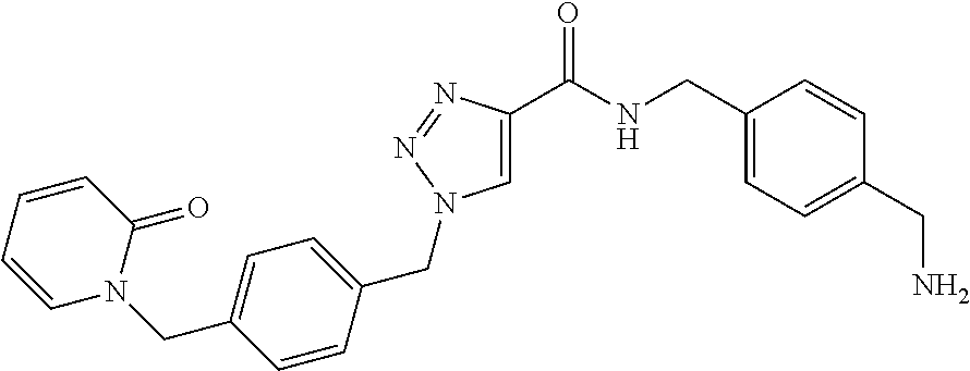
C1=C(C(NCC2=CC=C(CN)C=C2)=O)N=NN1CC1=CC=C(CN2C(=O)C=CC=C2)C=C1
